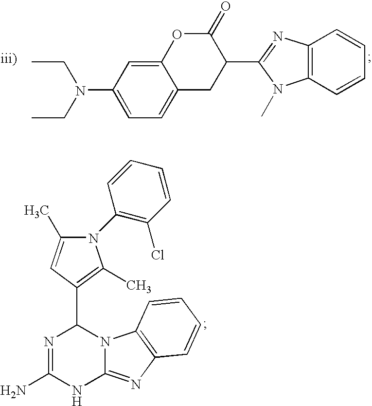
CCN(C1=CC=C2C(=C1)OC(=O)C(C1=NC3=C(N1C)C=CC=C3)C2)CC.N1(C2=C(Cl)C=CC=C2)C(C)=CC(C2N=C(N)NC3=NC4=C(N23)C=CC=C4)=C1C
